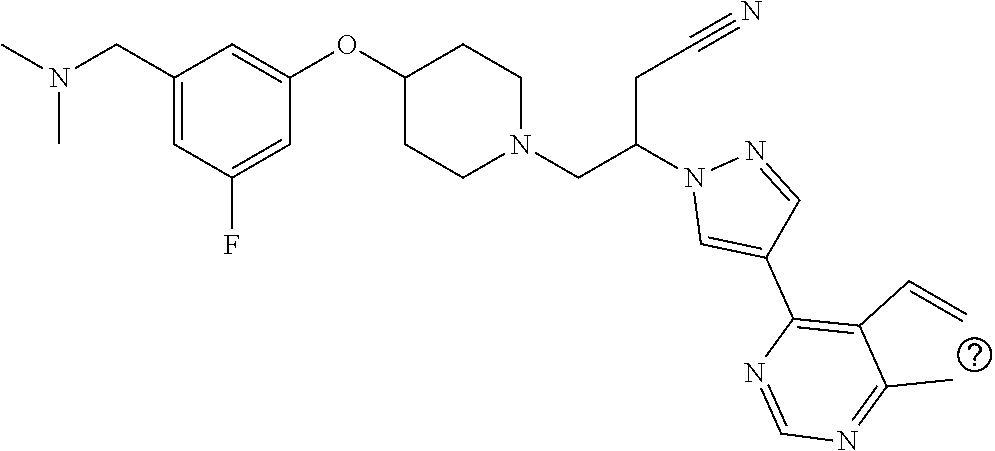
C1(CN(C)C)=CC(F)=CC(OC2CCN(CC(N3C=C(C4=C(C=C)C(C)=NC=N4)C=N3)CC#N)CC2)=C1
